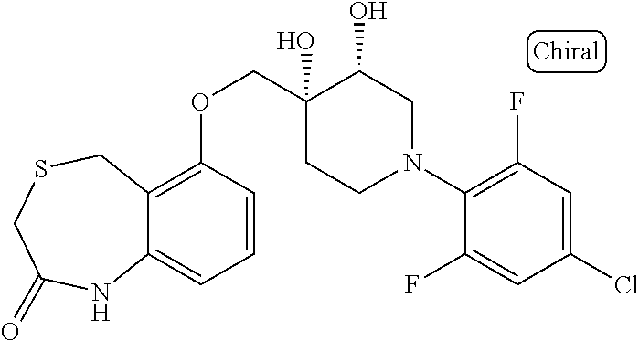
C1(N2CC(O)C(O)(COC3=C4C(=CC=C3)NC(=O)CSC4)CC2)=C(F)C=C(Cl)C=C1F
